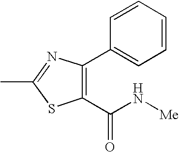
C1(C(N[Me])=O)=C(C2=CC=CC=C2)N=C(C)S1
